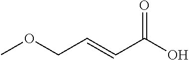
O=C(O)C=CCOC
